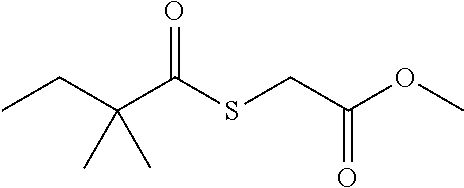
CCC(C(SCC(OC)=O)=O)(C)C
